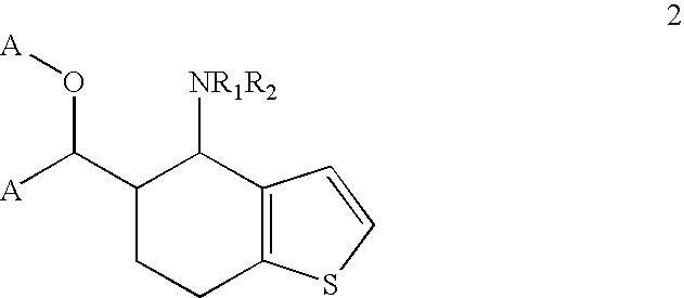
C1(C([A])O[A])CCC2=C(C1[NR1R2])C=CS2
